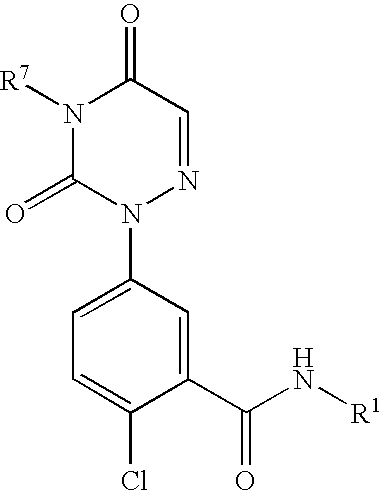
C1(C(N[R1])=O)=CC(N2N=CC(=O)N([R7])C2=O)=CC=C1Cl
